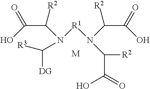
[DG]C(N([R1]N(C([R2])C(=O)O)C(C(O)=O)[R2])C(C(O)=O)[R2])[R3].[M]
